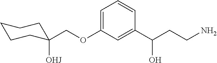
C(OC1=CC=CC(C(CCN)O)=C1)C1([OHJ])CCCCC1
